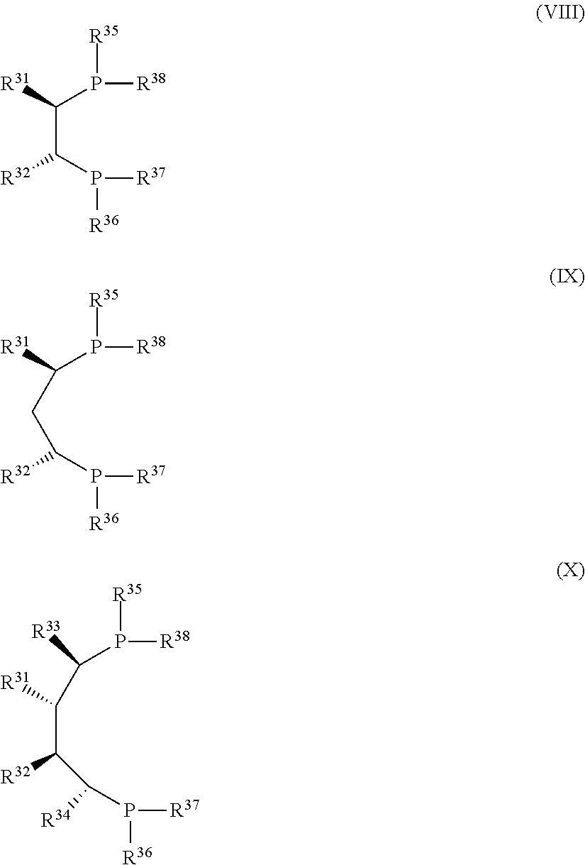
P([R38])(C([R31])C(P([R37])[R36])[R32])[R35].P([R38])(C([R31])CC(P([R37])[R36])[R32])[R35].P([R38])(C([R33])C(C([R32])C(P([R37])[R36])[R34])[R31])[R35]
